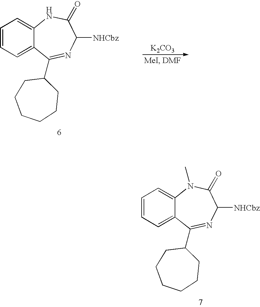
C1=CC=C2C(=C1)N(C)C(=O)C([NHCbz])N=C2C1CCCCCC1.C1=CC=C2C(=C1)NC(=O)C([NHCbz])N=C2C1CCCCCC1.[K2CO3]
